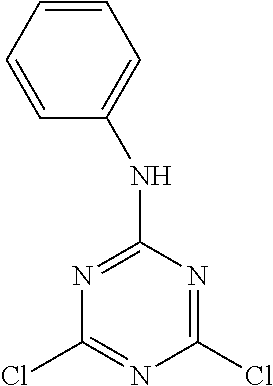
C1=CC=CC(NC2=NC(Cl)=NC(Cl)=N2)=C1
